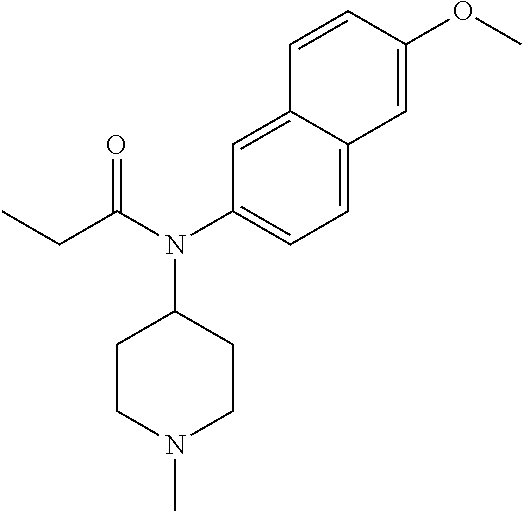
C12=CC(N(C(CC)=O)C3CCN(C)CC3)=CC=C1C=C(OC)C=C2
